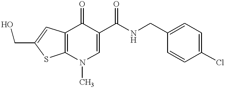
C1(CNC(C2=CN(C)C3=C(C2=O)C=C(CO)S3)=O)=CC=C(Cl)C=C1
